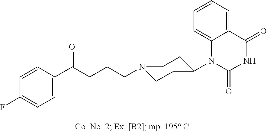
C1=CC(C(CCCN2CCC(N3C(=O)NC(=O)C4=CC=CC=C34)CC2)=O)=CC=C1F
